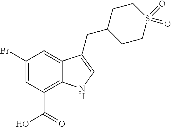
C1(Br)=CC(C(O)=O)=C2C(=C1)C(CC1CCS(=O)(=O)CC1)=CN2
